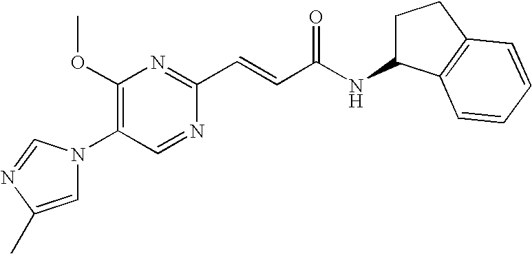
N1=CC(N2C=C(C)N=C2)=C(OC)N=C1C=CC(NC1CCC2=C1C=CC=C2)=O
